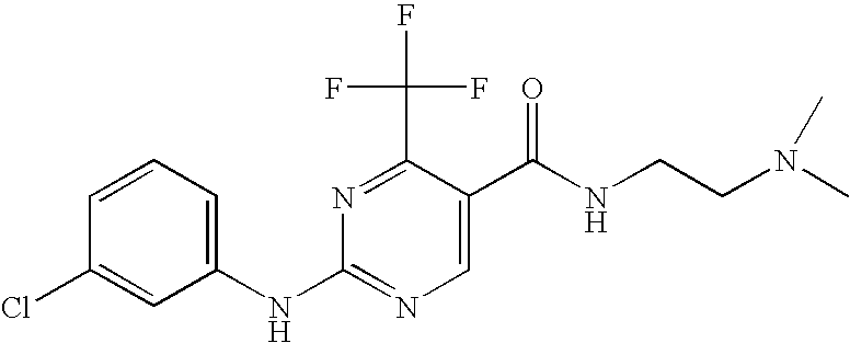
C1(NC2=NC=C(C(=O)NCCN(C)C)C(C(F)(F)F)=N2)=CC=CC(Cl)=C1
